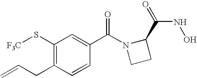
C1(S[F3C])=C(CC=C)C=CC(C(N2CCC2C(=O)NO)=O)=C1
